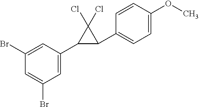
C1(Br)=CC(C2C(C3=CC=C(OC)C=C3)C2(Cl)Cl)=CC(Br)=C1
